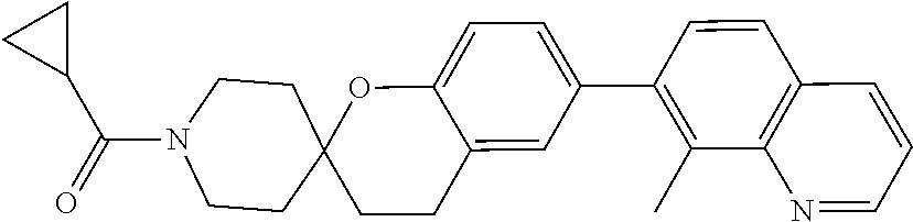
C1CN(C(=O)C2CC2)CCC12OC1=CC=C(C3=C(C)C4=C(C=C3)C=CC=N4)C=C1CC2
